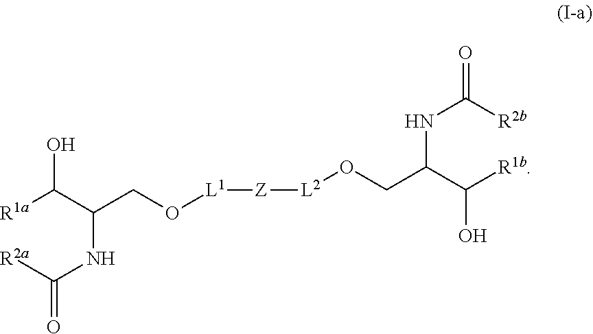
[L1]([Z][L2]OCC(C([R1b])O)NC(=O)[R2b])OCC(C([R1a])O)NC(=O)[R2a]
